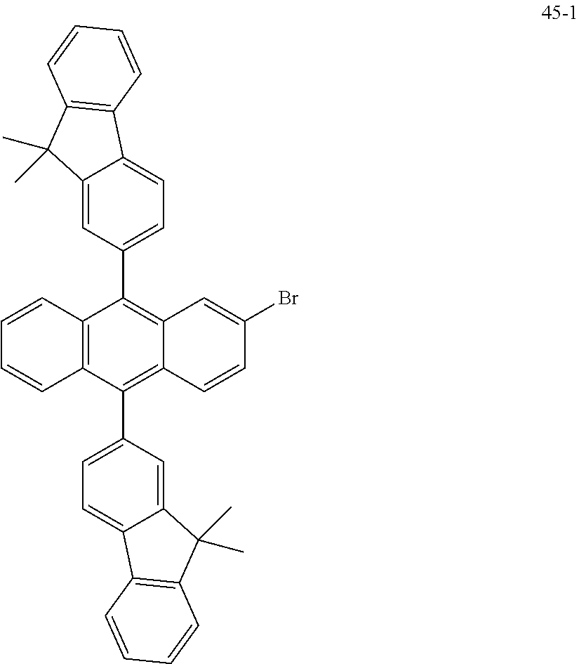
C12=CC(C3=C4C(=C(C5=CC=C6C(=C5)C(C)(C)C5=C6C=CC=C5)C5=C3C=CC=C5)C=CC(Br)=C4)=CC=C1C1=C(C2(C)C)C=CC=C1
